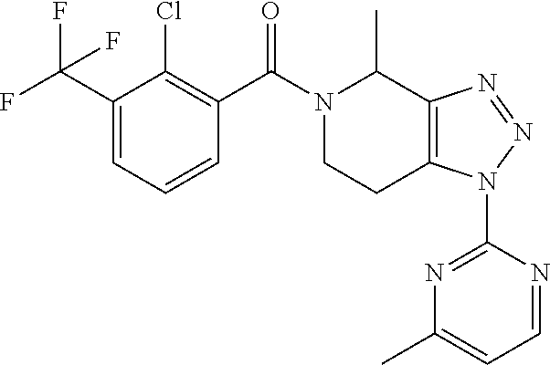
C1(C(F)(F)F)=CC=CC(C(N2CCC3=C(C2C)N=NN3C2=NC(C)=CC=N2)=O)=C1Cl
